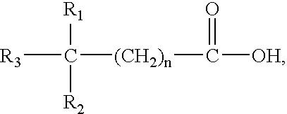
[R3]C([R2])([R1])[(CH2)n]C(=O)[OH]
